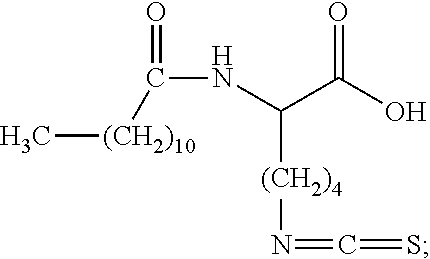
C[(CH2)10]C(NC(C(O)=O)[(CH2)4]N=C=S)=O
